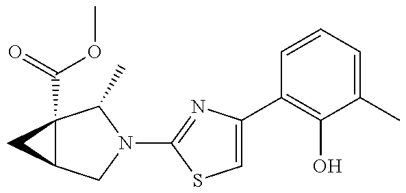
C1=C(C2=C(O)C(C)=CC=C2)N=C(N2CC3C(C(OC)=O)(C2C)C3)S1
